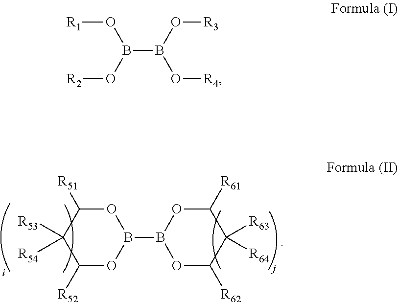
O1C([R51])C([R53])([R54])C([R52])OB1B1OC([R62])C([R63])([R64])C([R61])O1.[R1]OB(O[R2])B(O[R3])O[R4]
